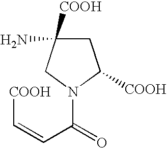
C1C(N)([COOH])CN(C(C=C[COOH])=O)C1[COOH]
